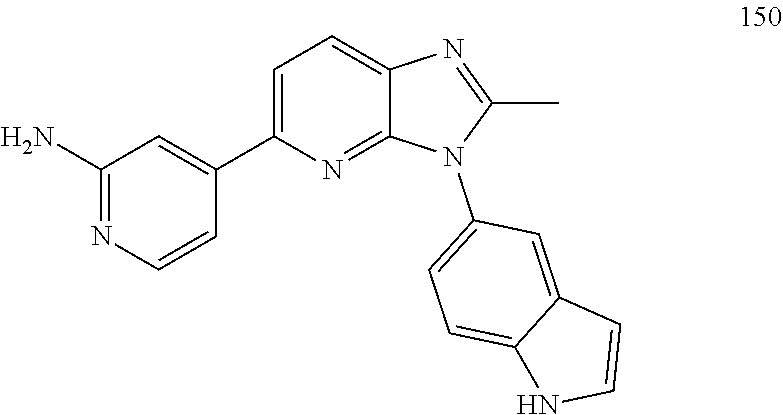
C1(C)=NC2=CC=C(C3=CC(N)=NC=C3)N=C2N1C1=CC=C2C(=C1)C=CN2
